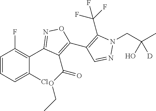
C1(C2=NOC(C3=C(C(F)(F)F)N(CC(C)(O)[D])N=C3)=C2C(OCC)=O)=C(F)C=CC=C1Cl
